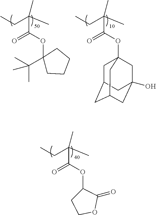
CCC(C)(C)C(OC1(C(C)(C)C)CCCC1)=O.CCC(C)(C)C(OC12CC3CC(CC(O)(C1)C3)C2)=O.CCC(C)(C)C(OC1CCOC1=O)=O
